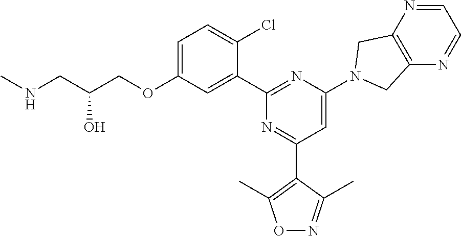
C1=C(OCC(CNC)O)C=C(C2=NC(N3CC4=C(N=CC=N4)C3)=CC(C3=C(C)ON=C3C)=N2)C(Cl)=C1
